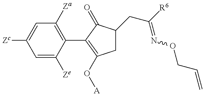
C1=C([Ze])C(C2=C(O[A])CC(CC(=NOCC=C)[R6])C2=O)=C([Za])C=C1[Zc]
